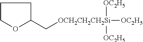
C1COC(C[OCH2CH2CH2Si]([OC2H5])([OC2H5])[OC2H5])C1
